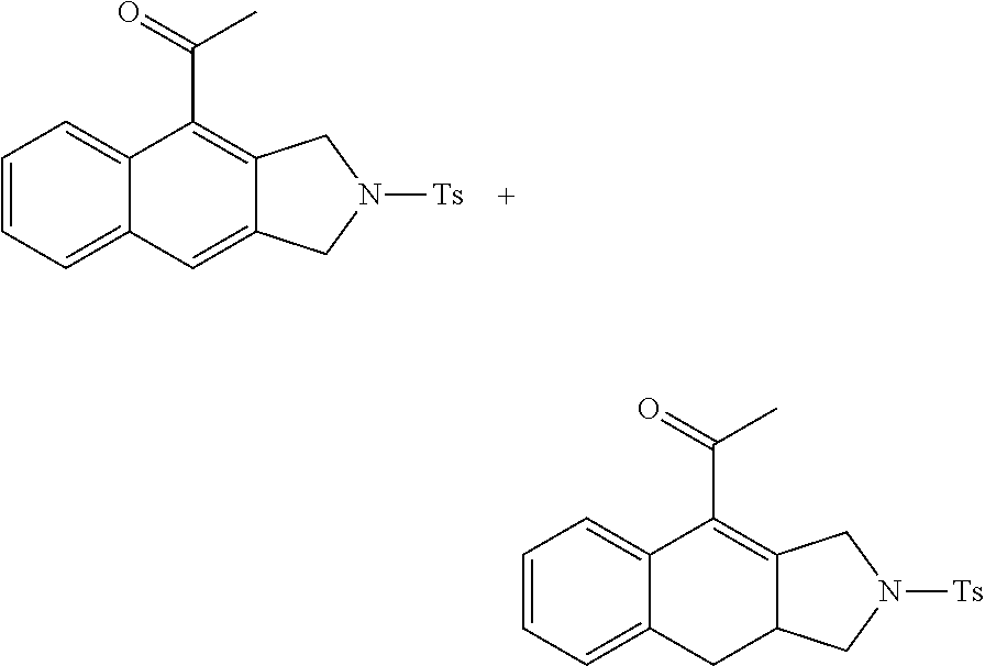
C1=CC=C2C(=C1)C(C(=O)C)=C1C(=C2)CN([Ts])C1.C1=CC=C2C(=C1)C(C(=O)C)=C1C(C2)CN([Ts])C1
